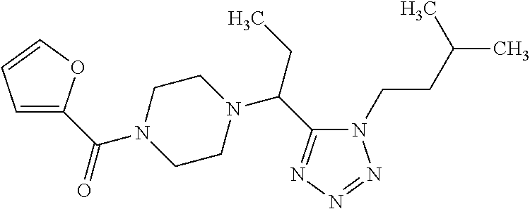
C1=C(C(N2CCN(C(CC)C3=NN=NN3CCC(C)C)CC2)=O)OC=C1
